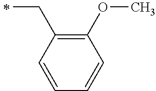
C(C1=C(OC)C=CC=C1)C
